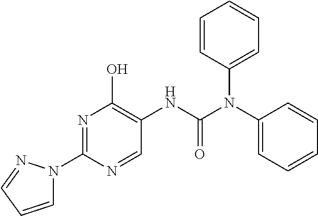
N1=C(N2C=CC=N2)N=CC(NC(=O)N(C2=CC=CC=C2)C2=CC=CC=C2)=C1O
